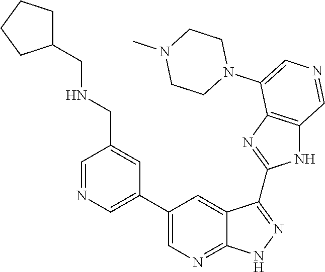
C1=NC=C(C2=CN=C3C(=C2)C(C2=NC4=C(N2)C=NC=C4N2CCN(C)CC2)=NN3)C=C1CNCC1CCCC1
